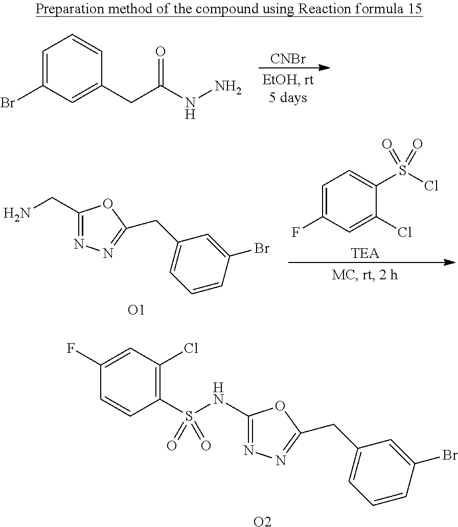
N1=C(NS(C2=C(Cl)C=C(F)C=C2)(=O)=O)OC(CC2=CC=CC(Br)=C2)=N1.[O2].[CNBr].C1=C(Br)C=C(CC(NN)=O)C=C1.C1=C(F)C=C(Cl)C(S(Cl)(=O)=O)=C1.[TEA].N1=C(CN)OC(CC2=CC=CC(Br)=C2)=N1.[O1]
